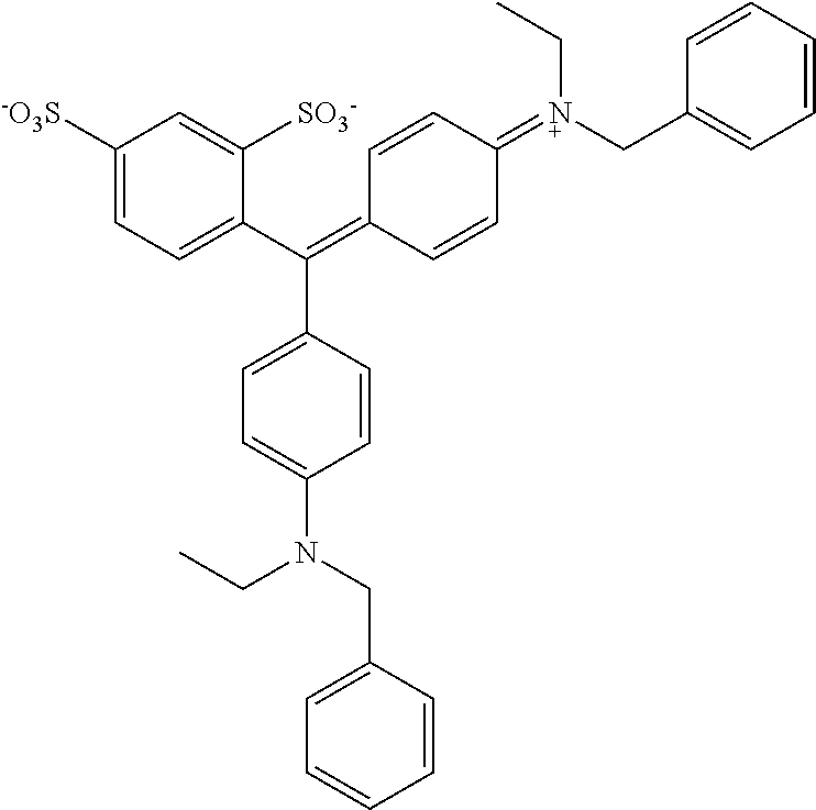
C1([-O3S])=CC=C(C(=C2C=CC(=[N+](CC3=CC=CC=C3)CC)C=C2)C2=CC=C(N(CC)CC3=CC=CC=C3)C=C2)C([SO3-])=C1
